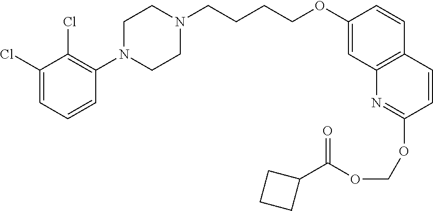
C1(Cl)=CC=CC(N2CCN(CCCCOC3=CC4=C(C=C3)C=CC(OCOC(C3CCC3)=O)=N4)CC2)=C1Cl
